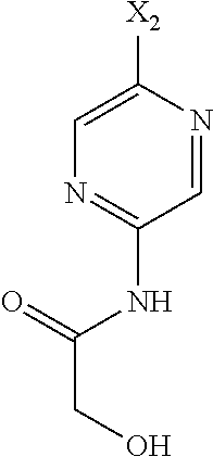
C1=NC([X2])=CN=C1NC(CO)=O
